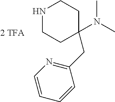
N1CCC(N(C)C)(CC2=NC=CC=C2)CC1
